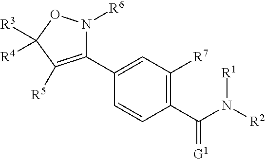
C1(C2=CC([R7])=C(C(N([R2])[R1])=[G1])C=C2)=C([R5])C([R3])([R4])ON1[R6]
